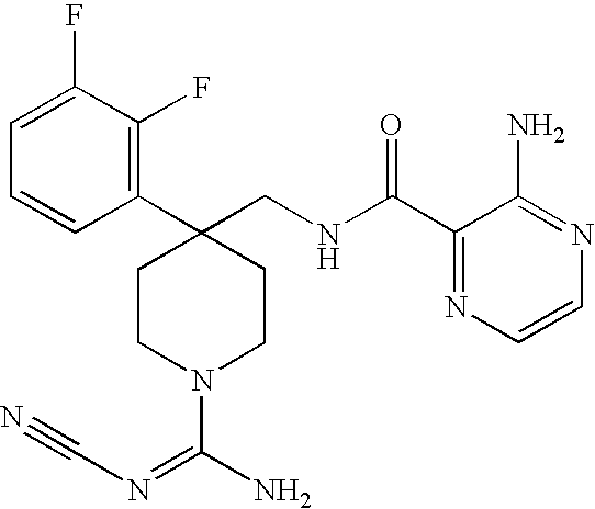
C1(C2(CNC(C3=NC=CN=C3N)=O)CCN(C(N)=NC#N)CC2)=C(F)C(F)=CC=C1
